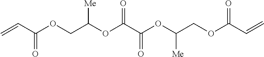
C=CC(OCC(OC(C(OC(COC(C=C)=O)[Me])=O)=O)[Me])=O
